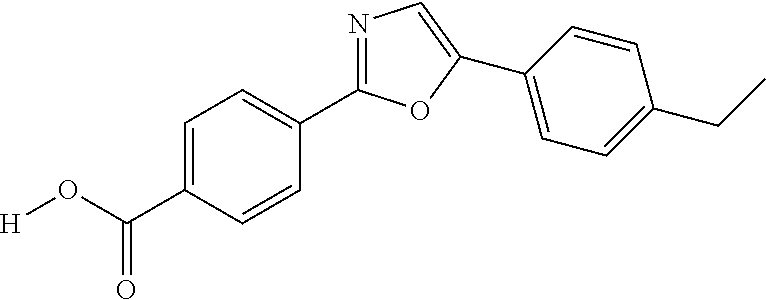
C1=C(C(O[H])=O)C=CC(C2=NC=C(C3=CC=C(CC)C=C3)O2)=C1
